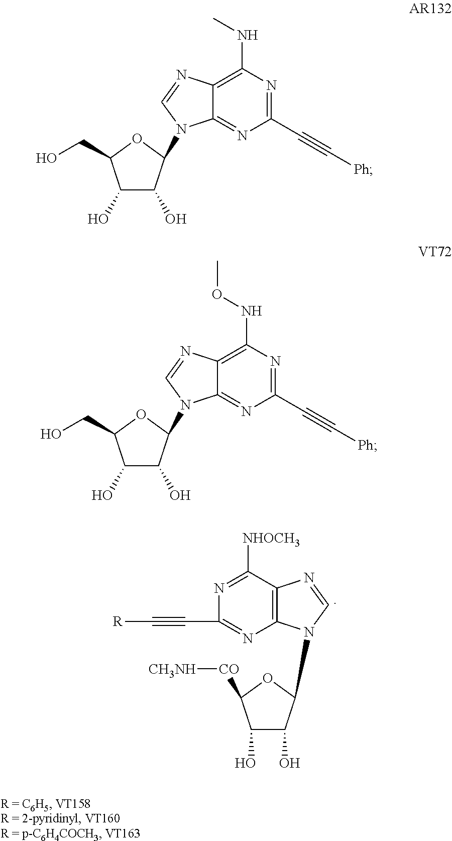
C1(O)C(O)C(N2C=NC3=C2N=C(C#C[R])N=C3[NHOCH3])OC1[CO][CH3NH].C1=NC2=C(NC)N=C(C#C[Ph])N=C2N1C1C(O)C(O)C(CO)O1.C1=NC2=C(NOC)N=C(C#C[Ph])N=C2N1C1C(O)C(O)C(CO)O1
